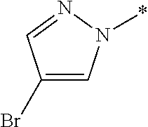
C1(Br)=CN(*)N=C1
